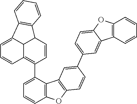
C1=C2C3=C(C4C=CC(C5=CC=CC6=C5C5=C(O6)C=CC(C6=CC=C7C(=C6)C6=C(O7)C=CC=C6)=C5)=C(C=C1)C24)C=CC=C3
